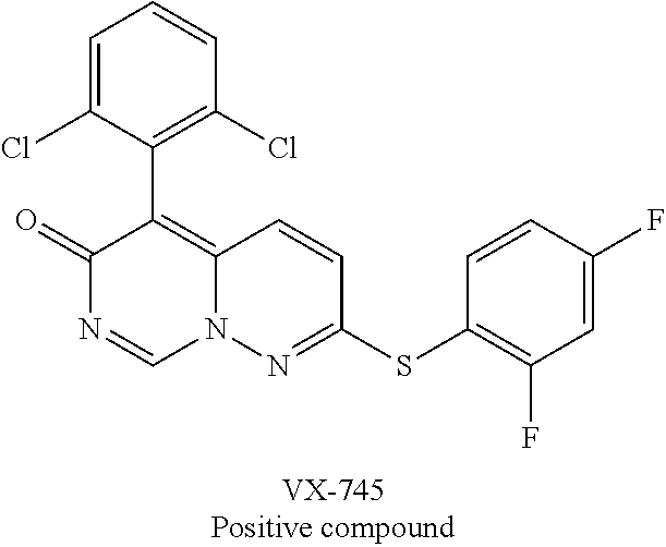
C1=C(Cl)C(C2=C3N(C=NC2=O)N=C(SC2=C(F)C=C(F)C=C2)C=C3)=C(Cl)C=C1
